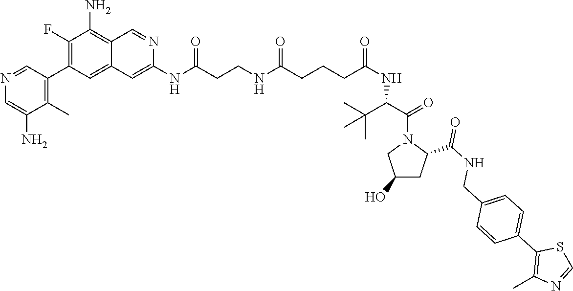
N(C(CCNC(CCCC(NC(C(N1CC(O)CC1C(NCC1=CC=C(C2=C(C)N=CS2)C=C1)=O)=O)C(C)(C)C)=O)=O)=O)C1=CC2=CC(C3=C(C)C(N)=CN=C3)=C(F)C(N)=C2C=N1
